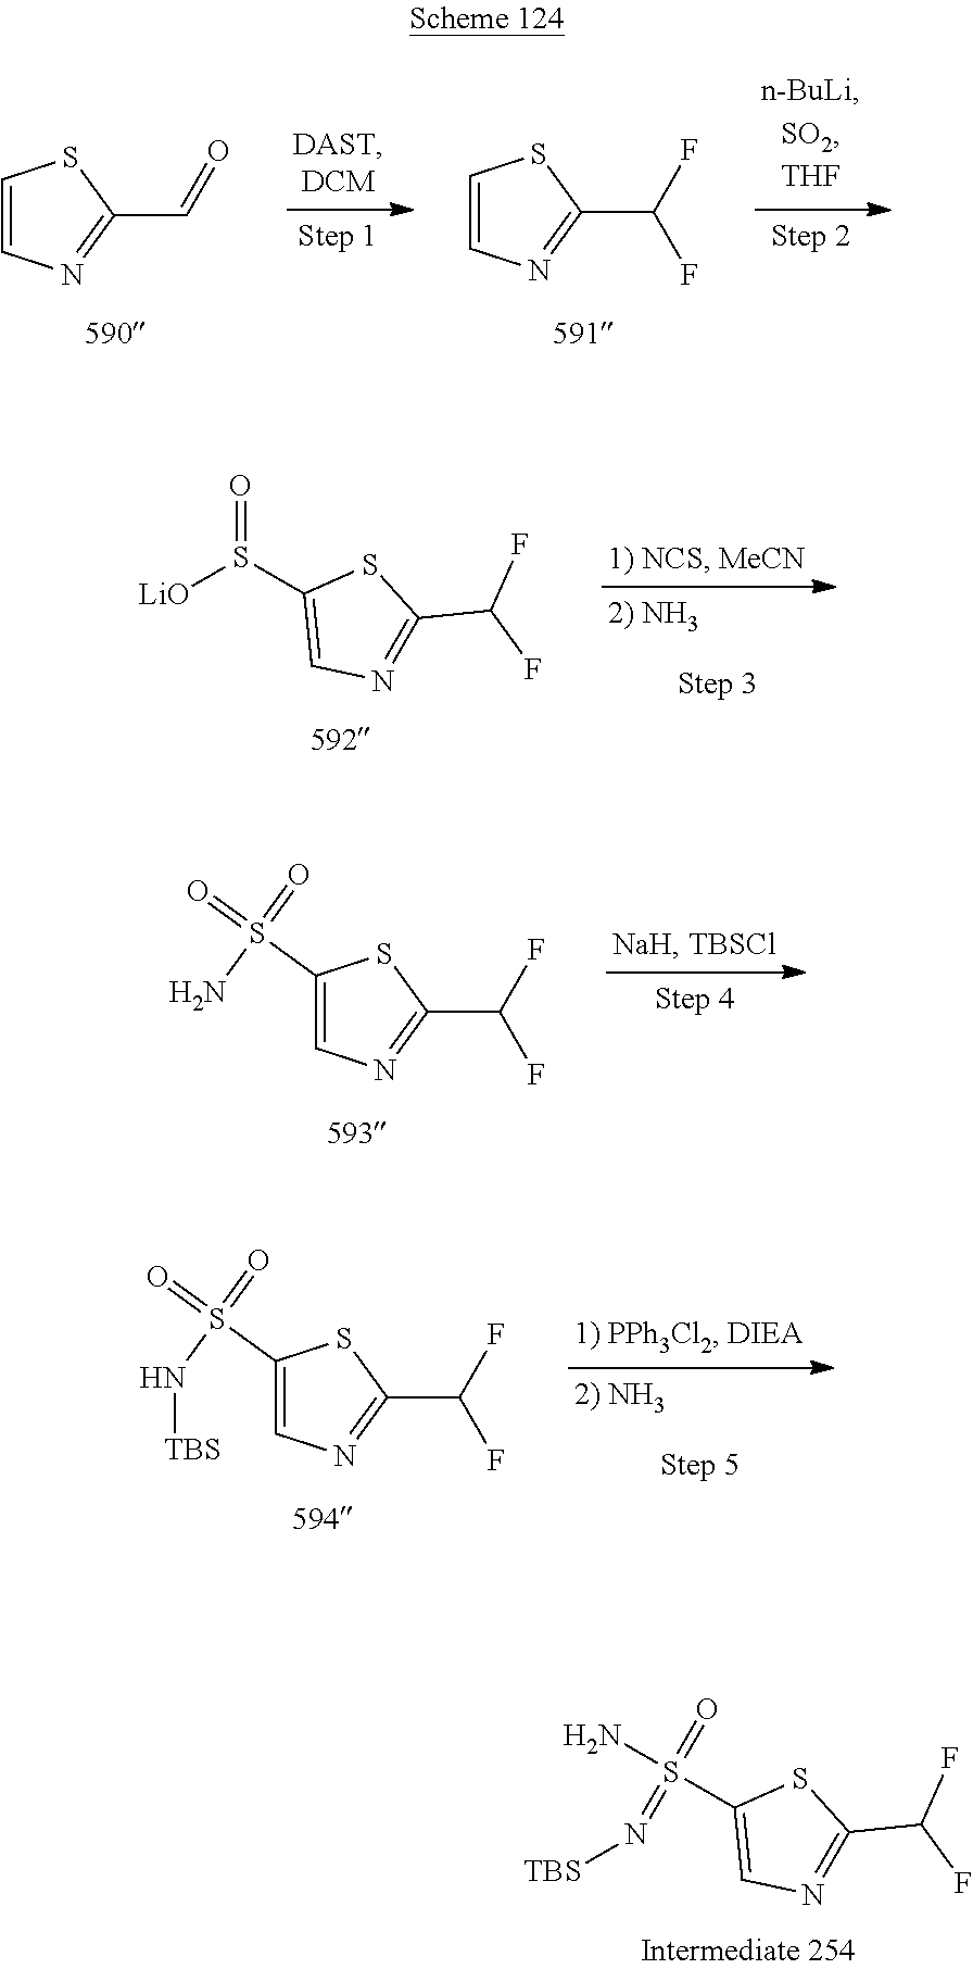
C1=CN=C(C(F)F)S1.C1=CN=C(C=O)S1.C1(S(=O)(=O)N)=CN=C(C(F)F)S1.S(C1=CN=C(C(F)F)S1)(N)(=O)=N[TBS].[LiO]S(C1=CN=C(C(F)F)S1)=O.C1(S(=O)(=O)N[TBS])=CN=C(C(F)F)S1
